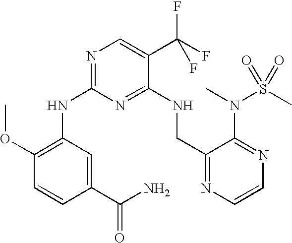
N(C1=NC=C(C(F)(F)F)C(NCC2=NC=CN=C2N(C)S(C)(=O)=O)=N1)C1=C(OC)C=CC(C(N)=O)=C1
